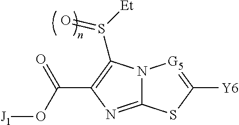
C(C1=C(S(=O)[Et])N2C(=N1)SC([Y6])=[G5]2)(=O)O[J1]
